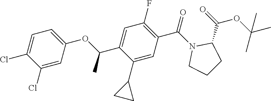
CC(C1=CC(F)=C(C(N2CCCC2C(=O)OC(C)(C)C)=O)C=C1C1CC1)OC1=CC=C(Cl)C(Cl)=C1
